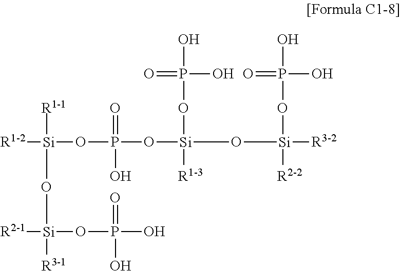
[R1-1][Si](O[Si]([R3-1])(OP(O)(=O)O)[R2-1])(OP(O[Si](O[Si]([R3-2])([R2-2])OP(O)(O)=O)(OP(O)(O)=O)[R1-3])(=O)O)[R1-2]
